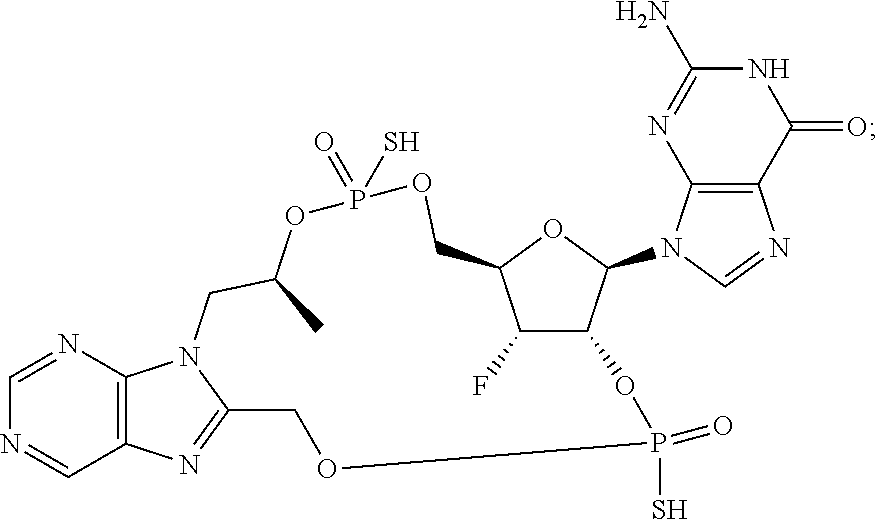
C1=NC2=C(C=N1)N=C1N2CC(C)OP(S)(=O)OCC2OC(N3C=NC4=C3N=C(N)NC4=O)C(C2F)OP(S)(=O)OC1
